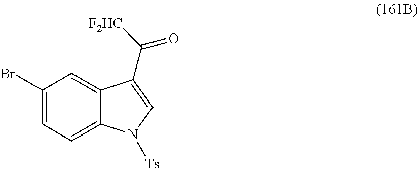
C1(Br)=CC=C2C(=C1)C(C([F2HC])=O)=CN2[Ts]
